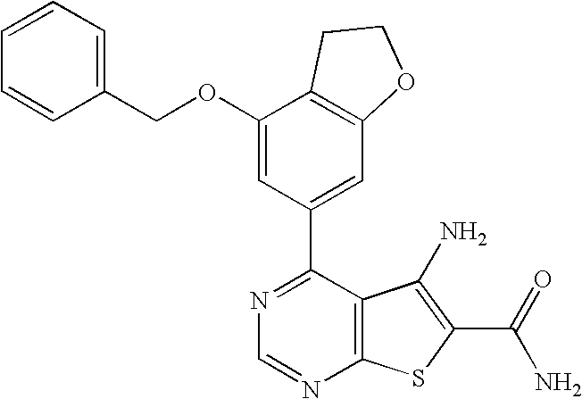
C1(OCC2=CC=CC=C2)=CC(C2=NC=NC3=C2C(N)=C(C(N)=O)S3)=CC2=C1CCO2
